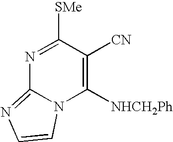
N1=C([SMe])C([CN])=C([NHCH2Ph])N2C1=NC=C2
